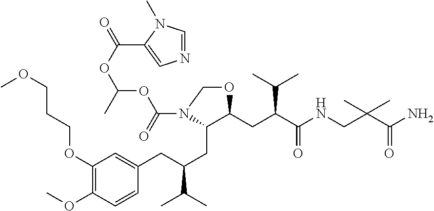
C1(OCCCOC)=C(OC)C=CC(CC(CC2C(CC(C(NCC(C(N)=O)(C)C)=O)C(C)C)OCN2C(=O)OC(OC(=O)C2=CN=CN2C)C)C(C)C)=C1
